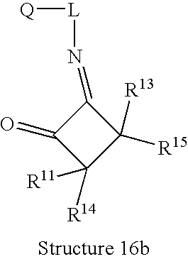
[L]([Q])N=C1C(=O)C([R14])([R11])C1([R15])[R13]
